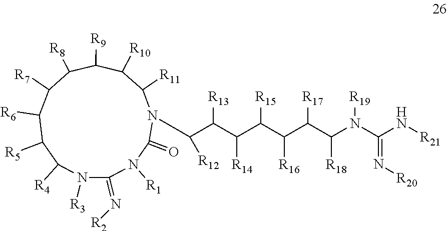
C([R12])(N1C(=O)N([R1])C(=N[R2])N([R3])C([R4])C([R5])C([R6])C([R7])C([R8])C([R9])C([R10])C1[R11])C(C(C(C(C(C(N([R19])C(N[R21])=N[R20])[R18])[R17])[R16])[R15])[R14])[R13]
